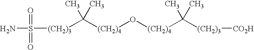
[(CH2)4](O[(CH2)4]C(C)(C)[(CH2)3][CO2H])C(C)(C)[(CH2)3]S(N)(=O)=O
